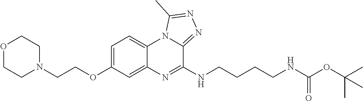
O1CCN(CCOC2=CC=C3C(=C2)N=C(NCCCCNC(OC(C)(C)C)=O)C2=NN=C(C)N32)CC1
